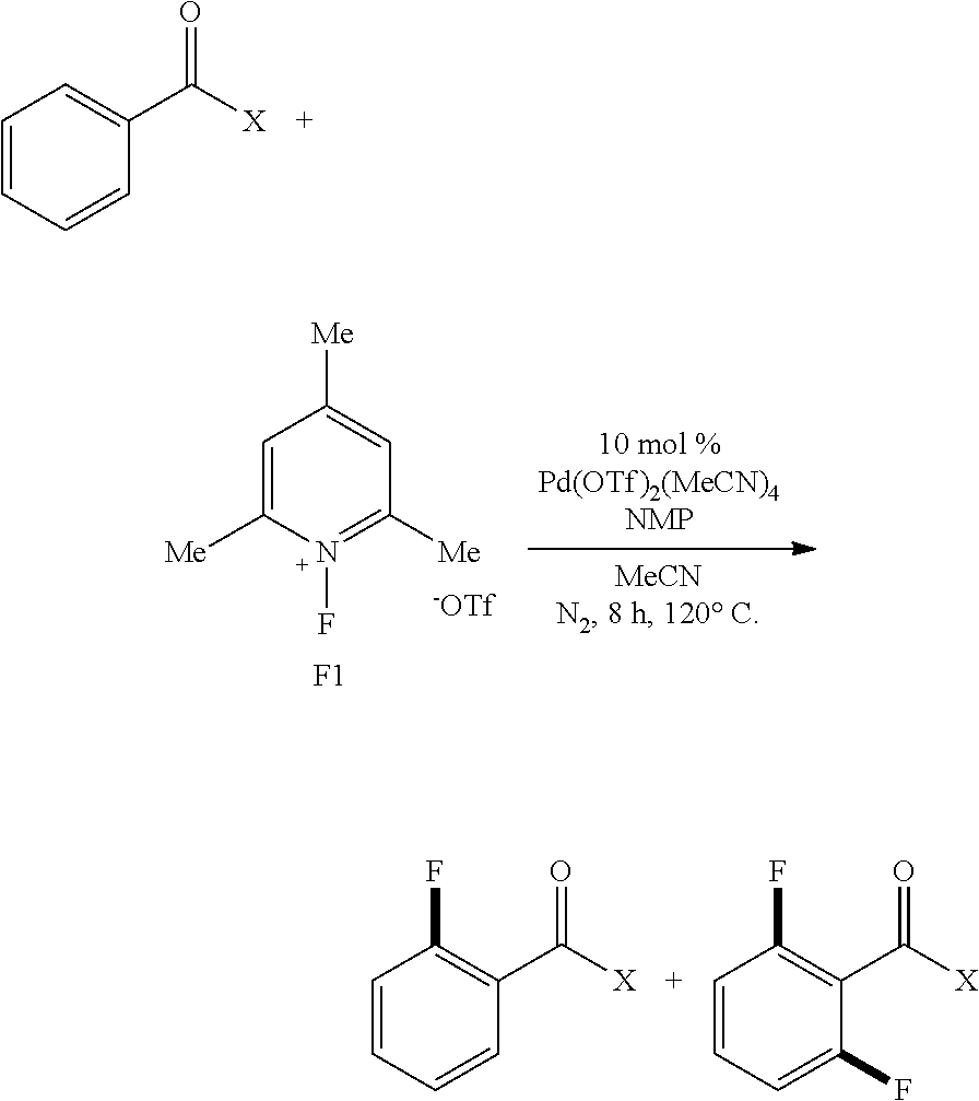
C1=CC=CC(C([X])=O)=C1.C1=C([Me])N(F)=C([Me])C=C1[Me].[-OTf].[F1].C1=CC=CC(C([X])=O)=C1F.C1=CC=C(F)C(C([X])=O)=C1F
